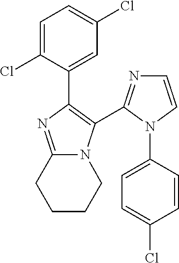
C1=C(Cl)C(C2=C(C3=NC=CN3C3=CC=C(Cl)C=C3)N3C(=N2)CCCC3)=CC(Cl)=C1
